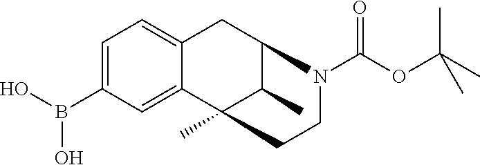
C1=C(B(O)O)C=C2C(=C1)CC1C(C)C2(C)CCN1C(OC(C)(C)C)=O
